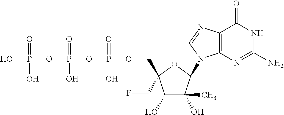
OP(=O)(OP(=O)(O)OP(=O)(O)OCC1(CF)C(O)C(O)(C)C(N2C3=C(N=C2)C(=O)NC(N)=N3)O1)O
